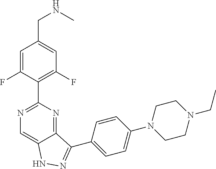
C1=C(F)C(C2=NC=C3C(=N2)C(C2=CC=C(N4CCN(CC)CC4)C=C2)=NN3)=C(F)C=C1CNC
